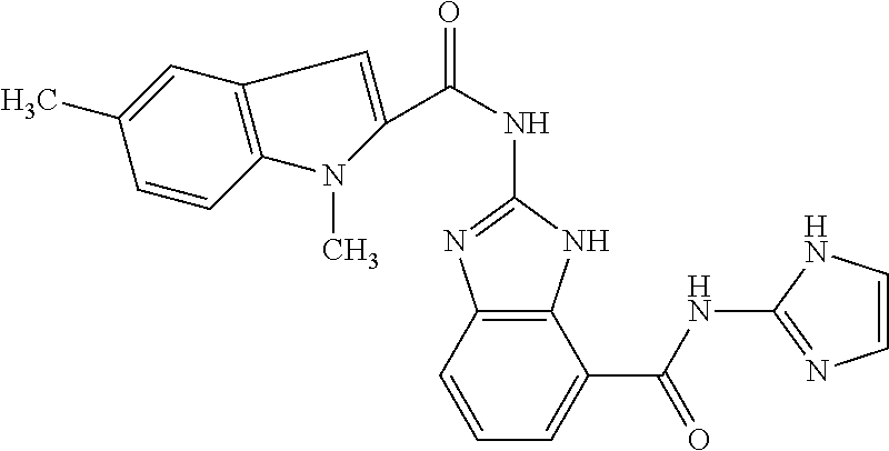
C(NC1=NC2=C(N1)C(C(NC1=NC=CN1)=O)=CC=C2)(=O)C1=CC2=C(N1C)C=CC(C)=C2
